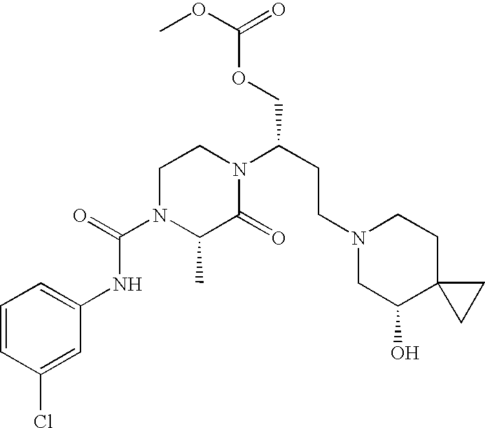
C1=CC(Cl)=CC(NC(N2C(C)C(=O)N(C(CCN3CC(O)C4(CC3)CC4)COC(=O)OC)CC2)=O)=C1
